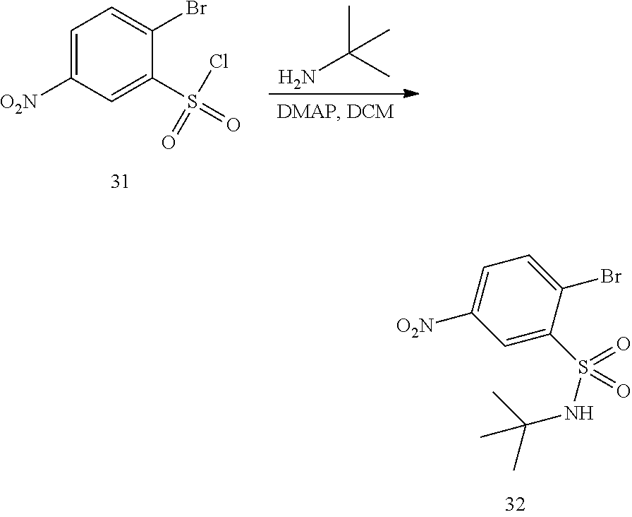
C1(Br)=CC=C([O2N])C=C1S(NC(C)(C)C)(=O)=O.C1=C([O2N])C=C(S(Cl)(=O)=O)C(Br)=C1.NC(C)(C)C
